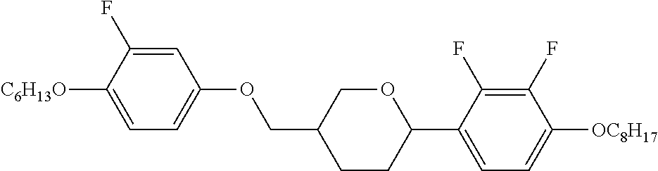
C1=C(F)C([C6H13O])=CC=C1OCC1CCC(C2=CC=C([OC8H17])C(F)=C2F)OC1
